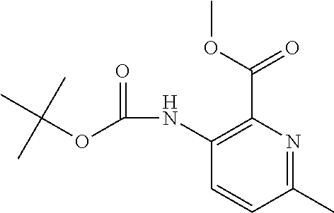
C1(NC(OC(C)(C)C)=O)=C(C(OC)=O)N=C(C)C=C1
